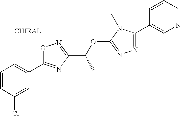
C1=CC(Cl)=CC(C2=NC(C(OC3=NN=C(C4=CN=CC=C4)N3C)C)=NO2)=C1
